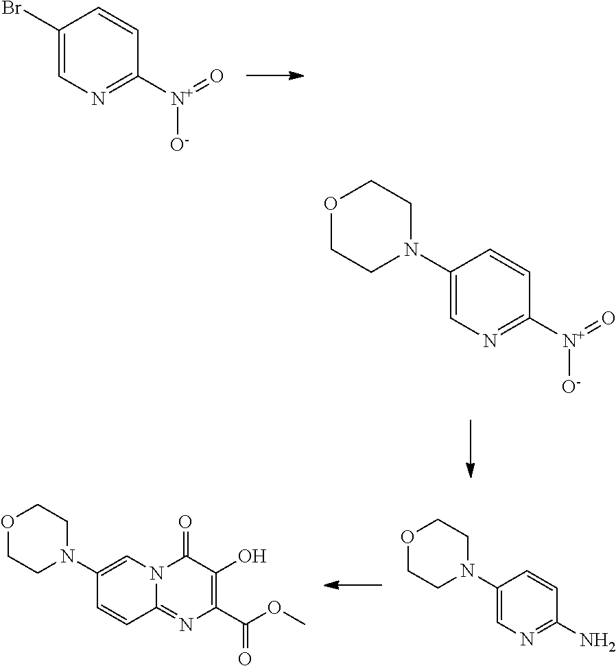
O1CCN(C2=CN3C(=NC(C(OC)=O)=C(O)C3=O)C=C2)CC1.O1CCN(C2=CN=C(N)C=C2)CC1.BrC1=CN=C([N+](=O)[O-])C=C1.O1CCN(C2=CN=C([N+](=O)[O-])C=C2)CC1
